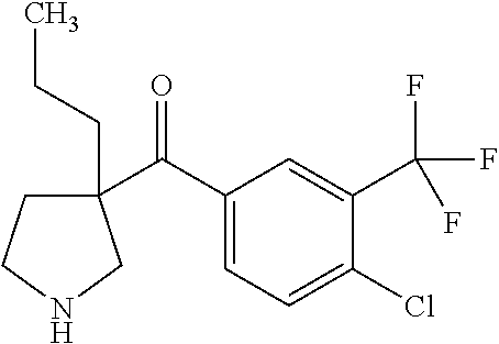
C1(C(C2=CC=C(Cl)C(C(F)(F)F)=C2)=O)(CCC)CCNC1
